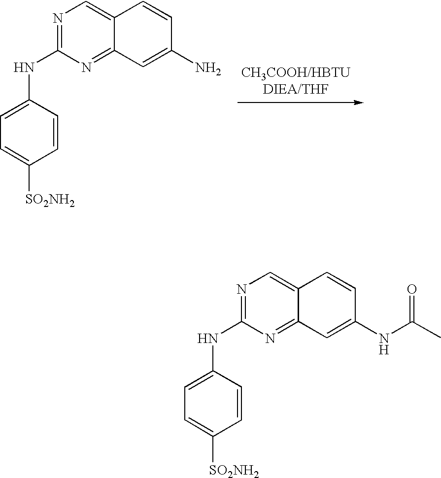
C1(NC2=NC=C3C(=N2)C=C(N)C=C3)=CC=C([SO2NH2])C=C1.C1(NC2=NC=C3C(=N2)C=C(NC(C)=O)C=C3)=CC=C([SO2NH2])C=C1
